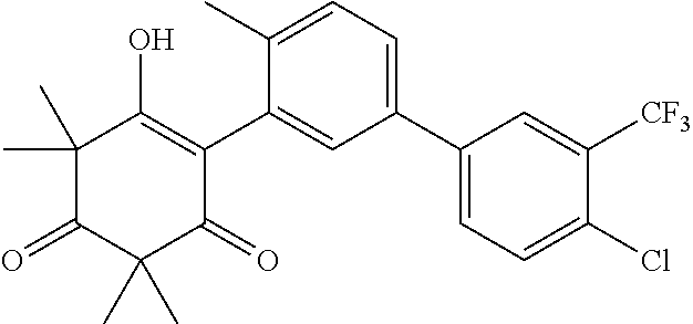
C1(C)(C)C(=O)C(C)(C)C(=O)C(C2=CC(C3=CC=C(Cl)C([CF3])=C3)=CC=C2C)=C1O
